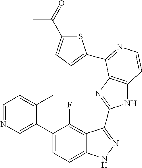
C1=C(C2=CC=C3C(=C2F)C(C2=NC4=C(N2)C=CN=C4C2=CC=C(C(C)=O)S2)=NN3)C(C)=CC=N1
